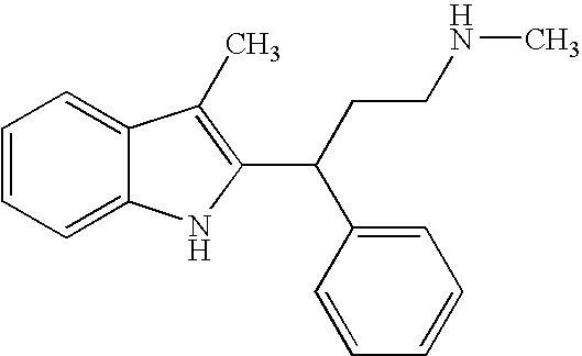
C1=CC=C2C(=C1)C(C)=C(C(C1=CC=CC=C1)CCNC)N2
